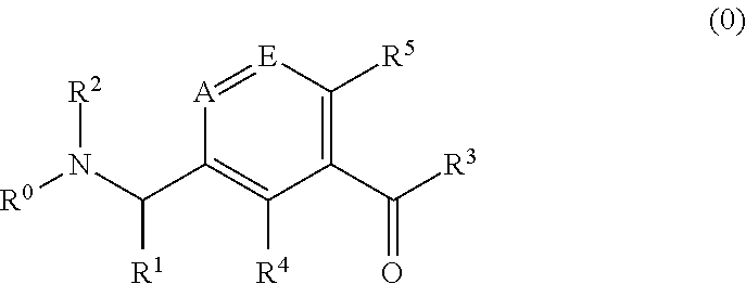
C1(C([R3])=O)=C([R5])[E]=[A]C(C(N([R2])[R0])[R1])=C1[R4]
